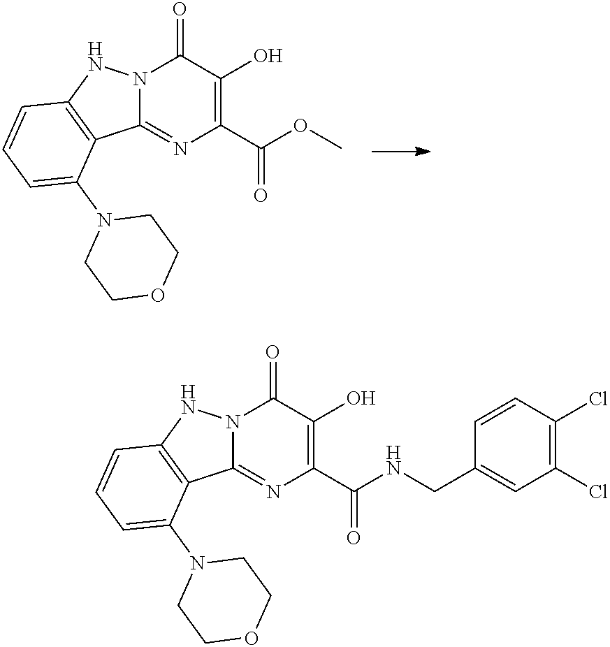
N12C(=NC(C(OC)=O)=C(O)C1=O)C1=C(N2)C=CC=C1N1CCOCC1.N12C(=NC(C(NCC3=CC(Cl)=C(Cl)C=C3)=O)=C(O)C1=O)C1=C(N2)C=CC=C1N1CCOCC1
